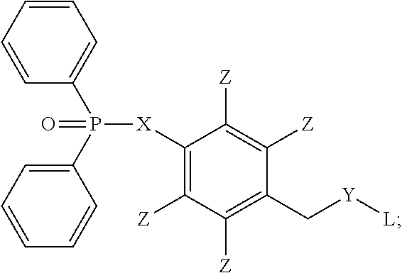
O=P(C1=CC=CC=C1)(C1=CC=CC=C1)[X]C1=C([Z])C([Z])=C(C[Y][L])C([Z])=C1[Z]
